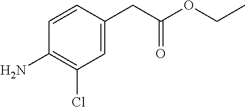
C1=C(CC(OCC)=O)C=CC(N)=C1Cl
